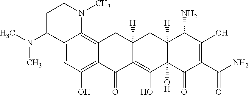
C12=C(O)C=C3C(=C1CC1([H])C(=C(O)C4(O)C([H])(C1)C(N)C(O)=C(C(N)=O)C4=O)C2=O)N(C)CCC3N(C)C
